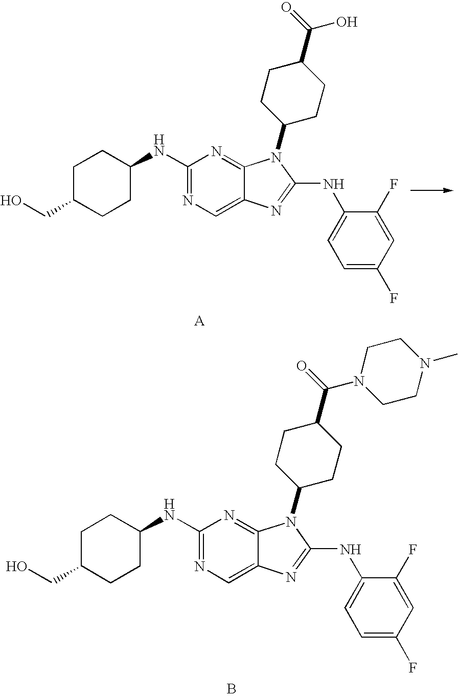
C1(NC2CCC(CO)CC2)=NC=C2C(=N1)N(C1CCC(C(=O)O)CC1)C(NC1=CC=C(F)C=C1F)=N2.C1(NC2CCC(CO)CC2)=NC=C2C(=N1)N(C1CCC(C(=O)N3CCN(C)CC3)CC1)C(NC1=CC=C(F)C=C1F)=N2.B
